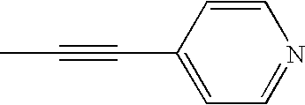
CC#CC1=CC=NC=C1
